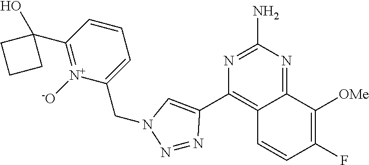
C1=CC(C2(O)CCC2)=[N+]([-O])C(CN2N=NC(C3=C4C(=NC(N)=N3)C([OMe])=C(F)C=C4)=C2)=C1
